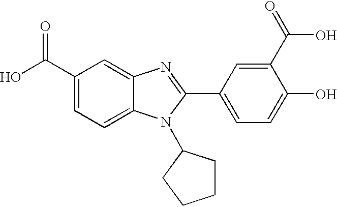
C1(C(O)=O)=CC=C2C(=C1)N=C(C1=CC=C(O)C(C(=O)O)=C1)N2C1CCCC1
